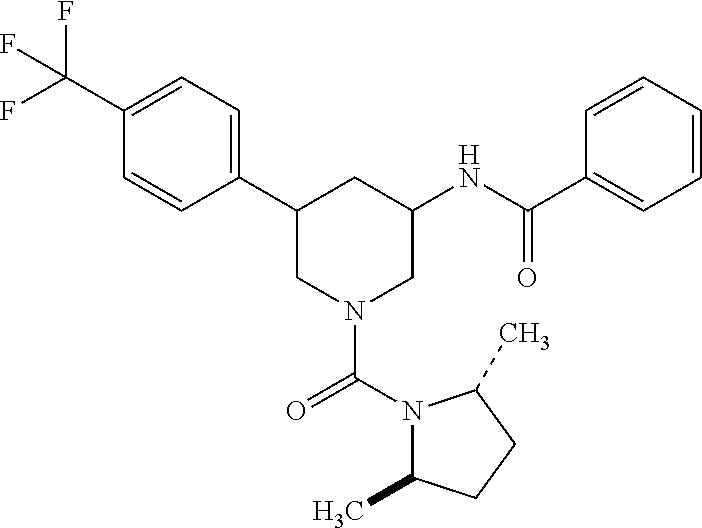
C1(C2CN(C(=O)N3C(C)CCC3C)CC(NC(C3=CC=CC=C3)=O)C2)=CC=C(C(F)(F)F)C=C1
